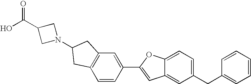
C1=CC(C2=CC3=CC(CC4=CC=CC=C4)=CC=C3O2)=CC2=C1CC(N1CC(C(O)=O)C1)C2
